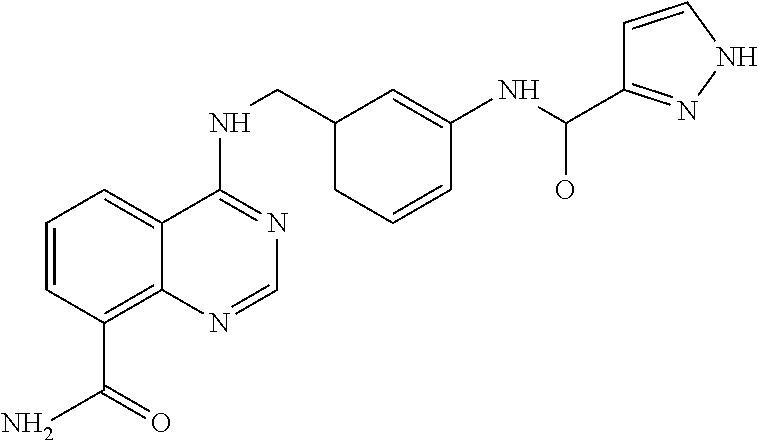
C1=CC(C(N)=O)=C2C(=C1)C(NCC1CC=CC(NC(O)C3=NNC=C3)=C1)=NC=N2
